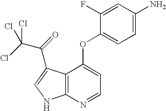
NC1=CC=C(OC2=CC=NC3=C2C(C(C(Cl)(Cl)Cl)=O)=CN3)C(F)=C1
